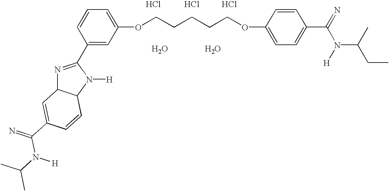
C1(C2=NC3C(N2[H])C=CC(C(=N)N(C(C)C)[H])=C3)=CC(OCCCCCOC2=CC=C(C(=N)N([H])C(C)CC)C=C2)=CC=C1.Cl.Cl.Cl.O.O
